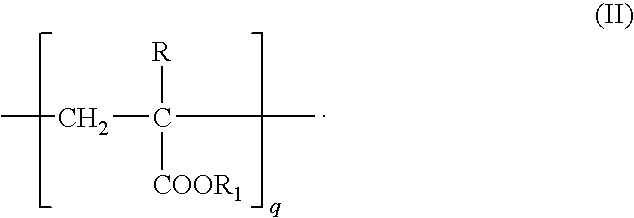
CCC(C)([R])[COOR1]
